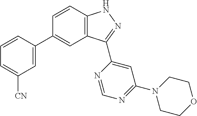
C1=CC2=C(C=C1C1=CC([CN])=CC=C1)C(C1=CC(N3CCOCC3)=NC=N1)=NN2
